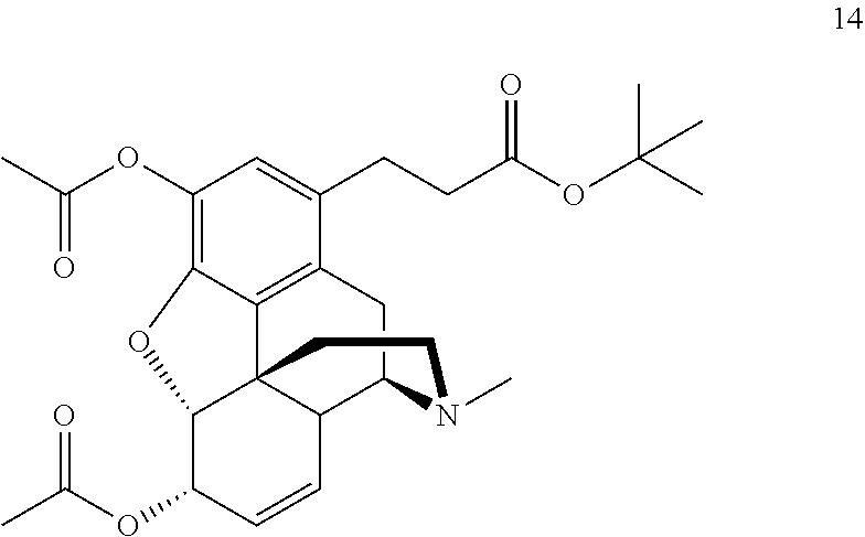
C1(OC(C)=O)=C2C3=C(C(CCC(OC(C)(C)C)=O)=C1)CC1C4C3(C(C(OC(C)=O)C=C4)O2)CCN1C
